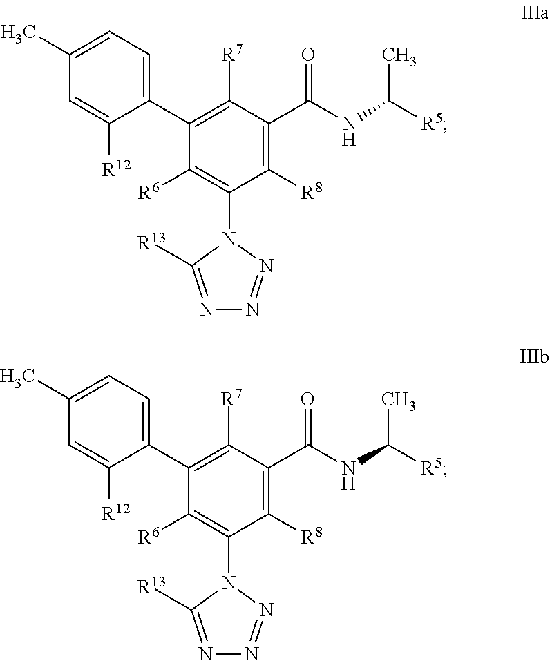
C1(C)=CC=C(C2=C([R7])C(C(NC([R5])C)=O)=C([R8])C(N3C([R13])=NN=N3)=C2[R6])C([R12])=C1.C1(C)=CC=C(C2=C([R7])C(C(NC([R5])C)=O)=C([R8])C(N3C([R13])=NN=N3)=C2[R6])C([R12])=C1
